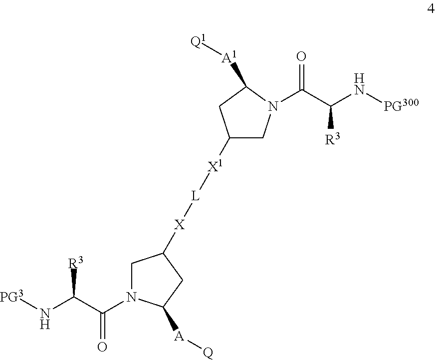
[PG3]NC(C(=O)N1CC([X][L][X1]C2CN(C(C(N[PG300])[R3])=O)C([A1][Q1])C2)CC1[A][Q])[R3]
